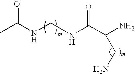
CC(NCNC(C(N)CN)=O)=O
